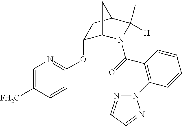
C1=C([FH2C])C=CC(OC2C3N(C(=O)C4=C(N5N=CC=N5)C=CC=C4)C([H])(C)C(C2)C3)=N1
